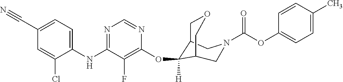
C1(NC2=NC=NC(OC3([H])C4COCC3CN(C(OC3=CC=C(C)C=C3)=O)C4)=C2F)=CC=C(C#N)C=C1Cl
